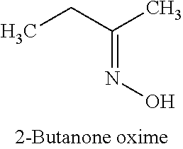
CCC(C)=NO
